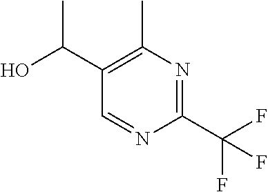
C1=NC(C(F)(F)F)=NC(C)=C1C(C)O
